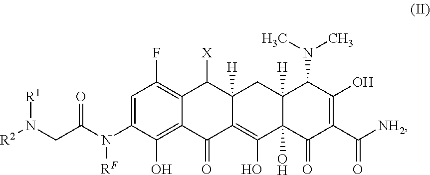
[R2]N(CC(N([RF])C1=CC(F)=C2C(=C1O)C(=O)C1=C(O)C3(O)C([H])(CC1([H])C2[X])C(N(C)C)C(O)=C(C([NH2])=O)C3=O)=O)[R1]
